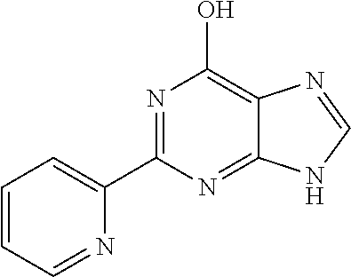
N1=C(C2=CC=CC=N2)N=C2C(=C1O)N=CN2
